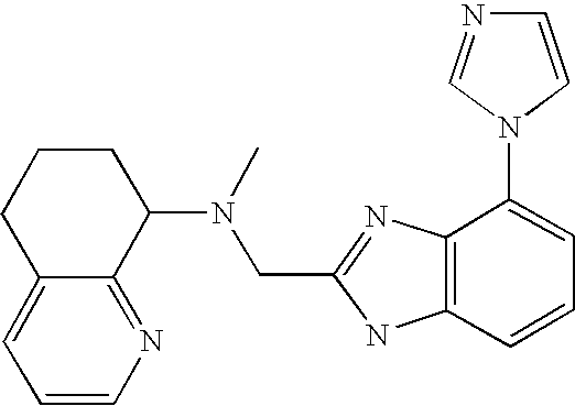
C12=CC=CN=C1C(N(C)CC1=NC3=C(N1)C=CC=C3N1C=CN=C1)CCC2
